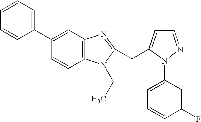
C1(C2=CC=CC=C2)=CC2=C(C=C1)N(CC)C(CC1=CC=NN1C1=CC=CC(F)=C1)=N2
